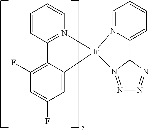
C12=CC(F)=CC(F)=C1C1=N(C=CC=C1)[Ir]21N2=CC=CC=C2C2N1=NN=N2
